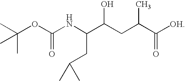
CC(OC(NC(CC(C)C)C(CC(C([OH])=O)C)O)=O)(C)C
